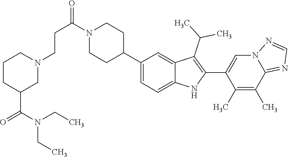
N1(C(CCN2CC(C(N(CC)CC)=O)CCC2)=O)CCC(C2=CC=C3C(=C2)C(C(C)C)=C(C2=CN4C(=NC=N4)C(C)=C2C)N3)CC1
